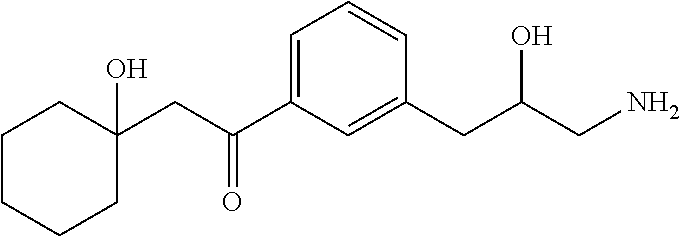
C1CCCC(CC(C2=CC=CC(CC(CN)O)=C2)=O)(O)C1
